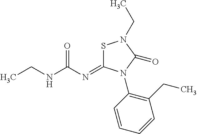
C(NC(N=C1SN(CC)C(=O)N1C1=C(CC)C=CC=C1)=O)C
